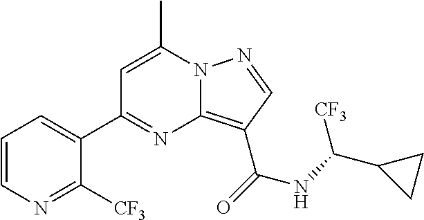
C1=C(C)N2C(=C(C(=O)NC(C3CC3)[CF3])C=N2)N=C1C1=CC=CN=C1[CF3]
